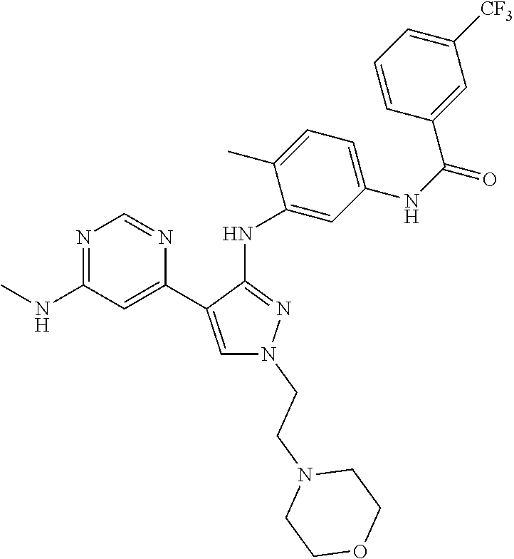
N1=C(NC)C=C(C2=CN(CCN3CCOCC3)N=C2NC2=CC(NC(C3=CC([CF3])=CC=C3)=O)=CC=C2C)N=C1
